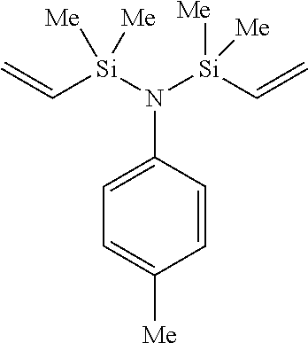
C1=C(N([Si](C=C)([Me])[Me])[Si](C=C)([Me])[Me])C=CC([Me])=C1
